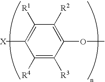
C1([X])=C([R1])C([R2])=C(OC)C([R3])=C1[R4]
